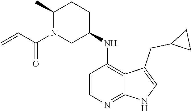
C1(C)N(C(C=C)=O)CC(NC2=C3C(=NC=C2)NC=C3CC2CC2)CC1
